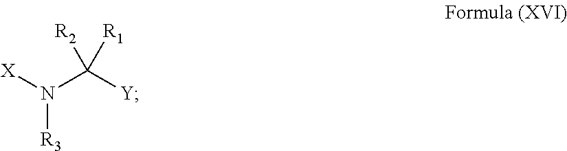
[X]N(C([Y])([R2])[R1])[R3]
